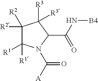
C1([R2])([R2])C([R1])([R1])N(C([A])=O)C(C(N[B4])=O)C1([R3])[R3]
